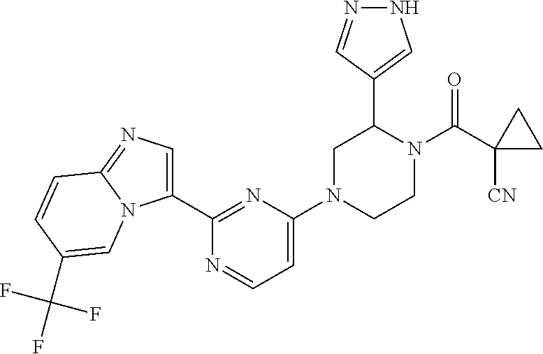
C1(C2=NC(N3CCN(C(C4([CN])CC4)=O)C(C4=CNN=C4)C3)=CC=N2)=CN=C2N1C=C(C(F)(F)F)C=C2
